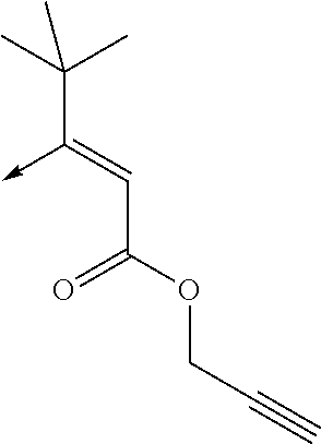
C(C(OCC#C)=O)=C(C(C)(C)C)->C
